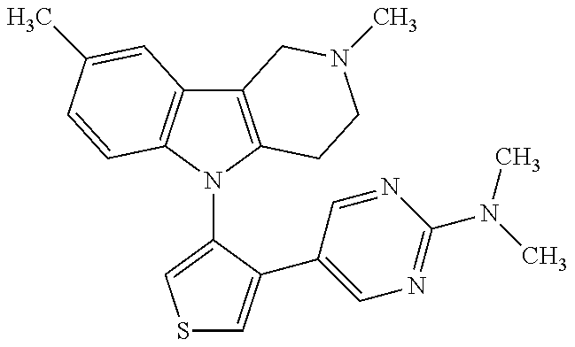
C12=C(N(C3=CSC=C3C3=CN=C(N(C)C)N=C3)C3=C1C=C(C)C=C3)CCN(C)C2
